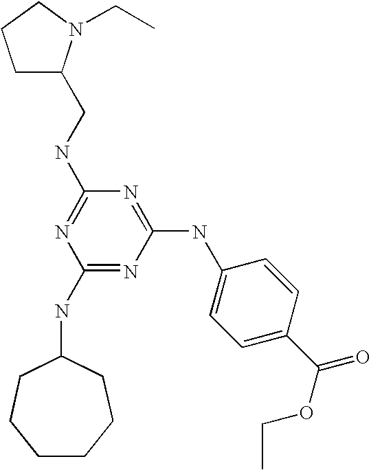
C(NC1=NC(NC2CCCCCC2)=NC(NC2=CC=C(C(=O)OCC)C=C2)=N1)C1CCCN1CC
